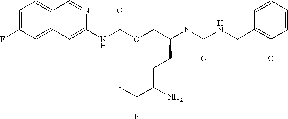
C1=CC(CNC(N(C(COC(NC2=CC3=CC(F)=CC=C3C=N2)=O)CCC(N)C(F)F)C)=O)=C(Cl)C=C1
